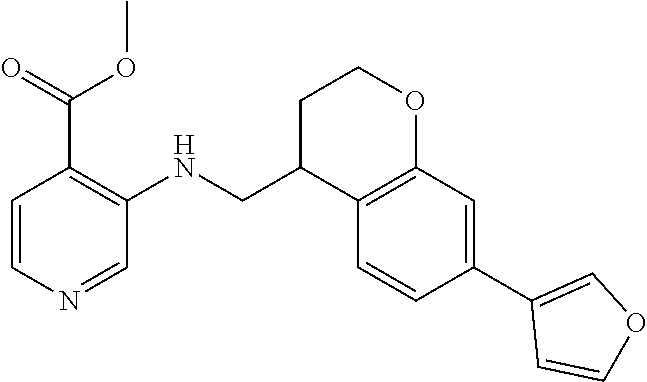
C1=CC(C2=COC=C2)=CC2=C1C(CNC1=C(C(OC)=O)C=CN=C1)CCO2
